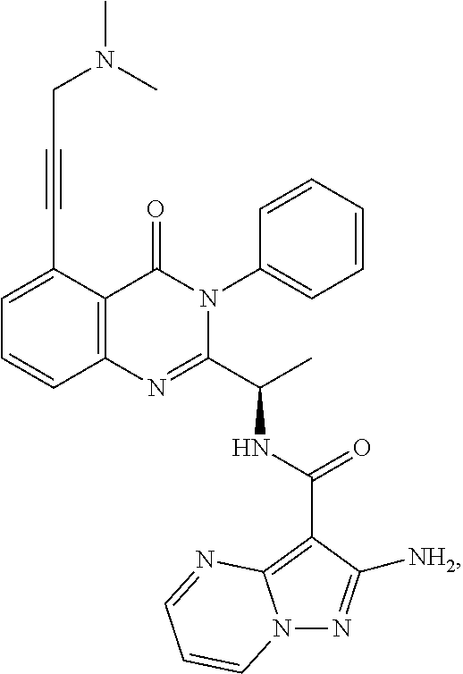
C1(C#CCN(C)C)=CC=CC2=C1C(=O)N(C1=CC=CC=C1)C(C(C)NC(C1=C3N(N=C1[NH2])C=CC=N3)=O)=N2
